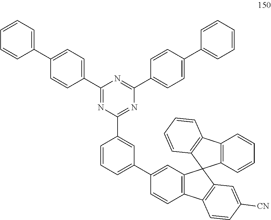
C1(C2=CC=CC(C3=NC(C4=CC=C(C5=CC=CC=C5)C=C4)=NC(C4=CC=C(C5=CC=CC=C5)C=C4)=N3)=C2)=CC2=C(C=C1)C1=C(C23C2=C(C4=C3C=CC=C4)C=CC=C2)C=C([CN])C=C1
